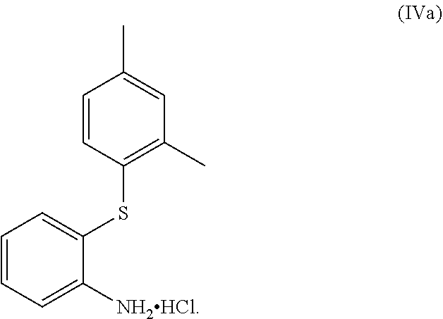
C1=CC(SC2=CC=CC=C2[NH2HCl])=C(C)C=C1C
